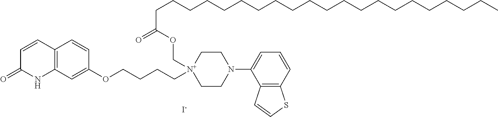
C12=C(C=C(OCCCC[N+]3(COC(CCCCCCCCCCCCCCCCCCCCC)=O)CCN(C4=CC=CC5=C4C=CS5)CC3)C=C1)NC(=O)C=C2.[I-]
